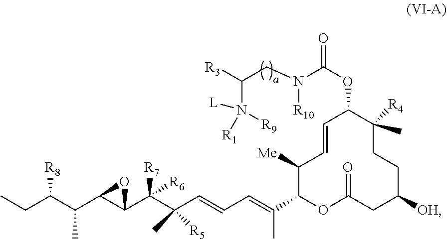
C1([Me])C(C(=CC=CC(C(C2C(C(C(CC)[R8])C)O2)([R7])[R6])(C)[R5])C)OC(=O)CC([OH])CCC(C)([R4])C(OC(=O)N(CC([R3])N([R9])([R1])[L])[R10])C=C1
